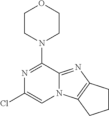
N1=C(N2CCOCC2)C2=NC3=C(N2C=C1Cl)CCC3
